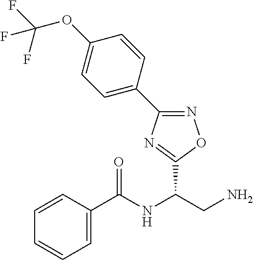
C1=CC(C(NC(CN)C2=NC(C3=CC=C(OC(F)(F)F)C=C3)=NO2)=O)=CC=C1
